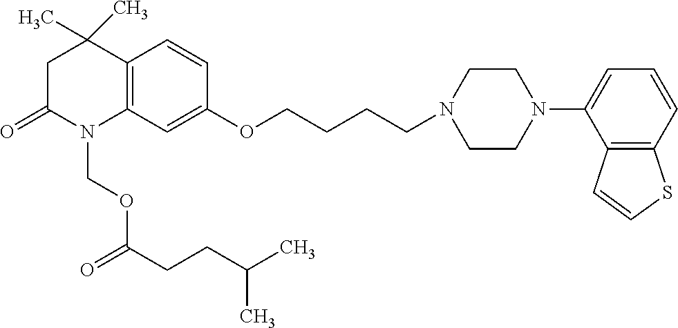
C12=C(C=C(OCCCCN3CCN(C4=CC=CC5=C4C=CS5)CC3)C=C1)N(COC(CCC(C)C)=O)C(=O)CC2(C)C
